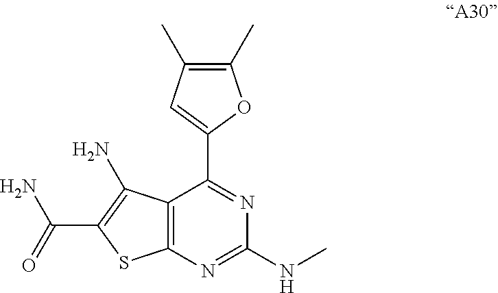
C12=C(N=C(NC)N=C1C1=CC(C)=C(C)O1)SC(C(=O)N)=C2N
